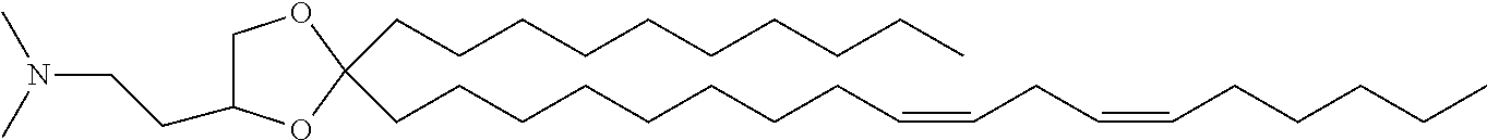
C(C1(CCCCCCCCCC)OC(CCN(C)C)CO1)CCCCCCCC=CCC=CCCCCC
